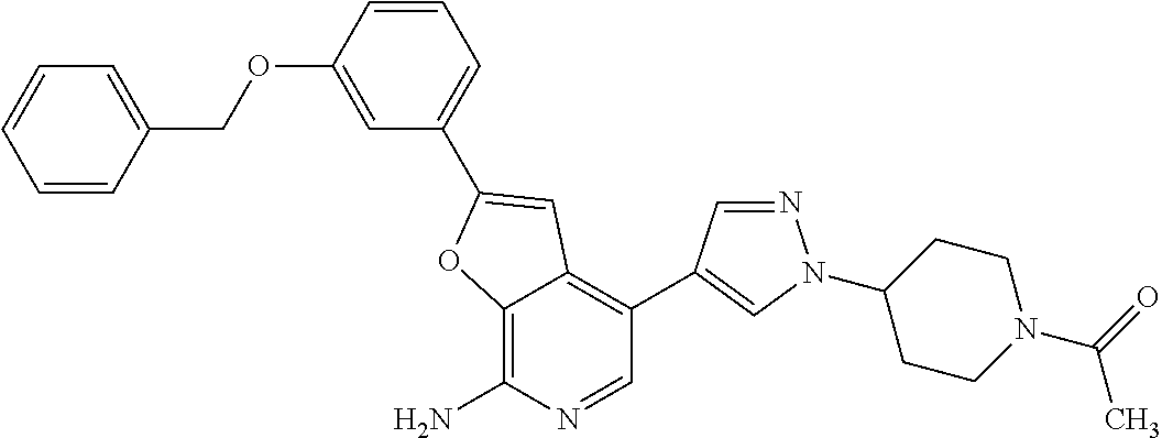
C12=C(N)N=CC(C3=CN(C4CCN(C(=O)C)CC4)N=C3)=C1C=C(C1=CC=CC(OCC3=CC=CC=C3)=C1)O2
